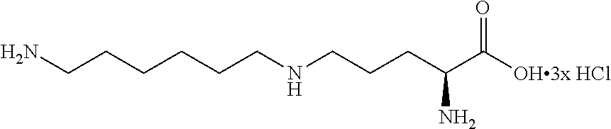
NCCCCCCNCCCC(C([OH3x HCl])=O)N
